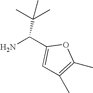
C1=C(C(N)C(C)(C)C)OC(C)=C1C
